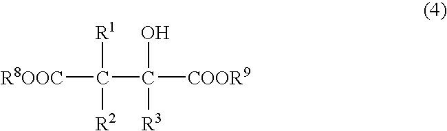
[R8OOC]C([R1])(C(O)([COOR9])[R3])[R2]
